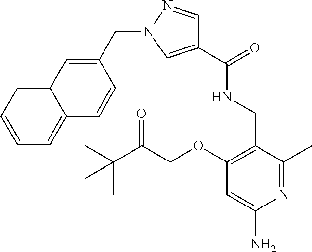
C1(C)=NC(N)=CC(OCC(C(C)(C)C)=O)=C1CNC(C1=CN(CC2=CC3=CC=CC=C3C=C2)N=C1)=O
